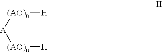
[(AO)n]([A][(AO)n][H])[H]
